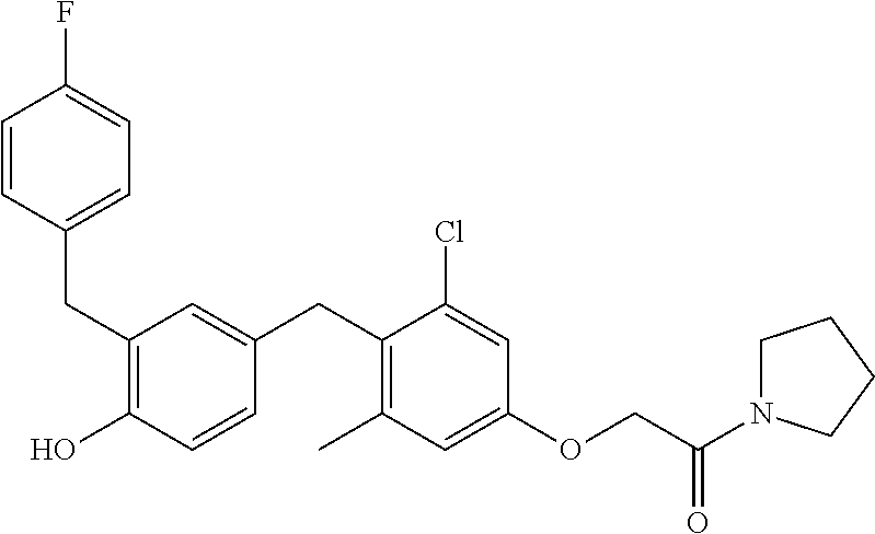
C(C1=C(O)C=CC(CC2=C(C)C=C(OCC(=O)N3CCCC3)C=C2Cl)=C1)C1=CC=C(F)C=C1
